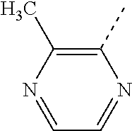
C1(C)=C(C)N=CC=N1
